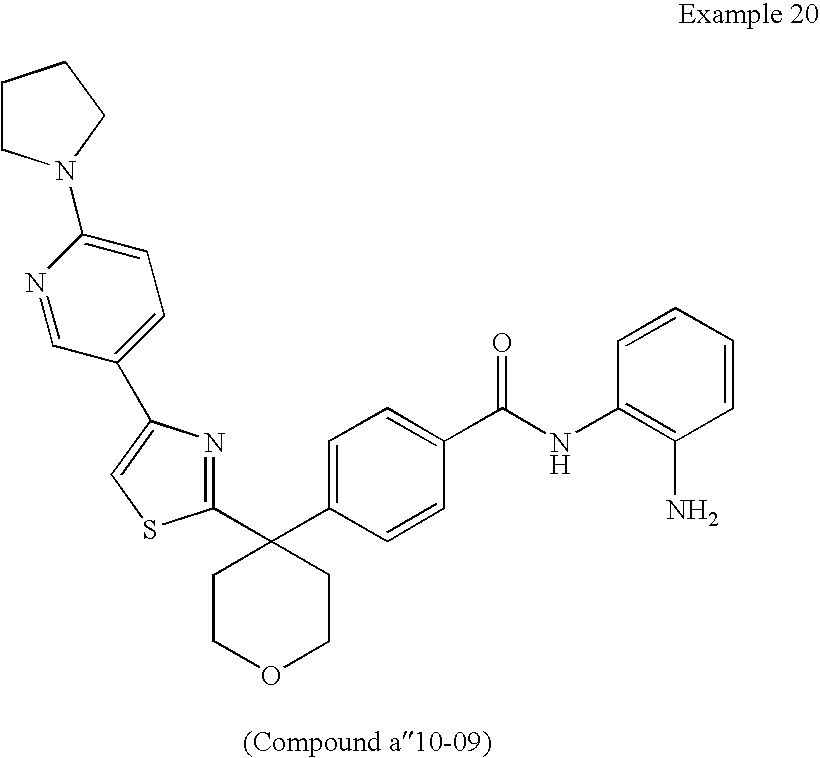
C1=C(C2(C3=NC(C4=CC=C(N5CCCC5)N=C4)=CS3)CCOCC2)C=CC(C(NC2=C(N)C=CC=C2)=O)=C1
